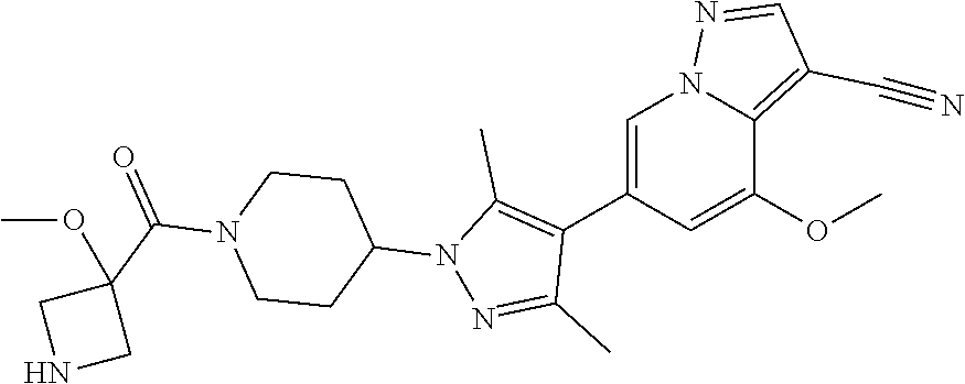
C1(C2=C(C)N(C3CCN(C(C4(OC)CNC4)=O)CC3)N=C2C)=CN2N=CC(C#N)=C2C(OC)=C1
